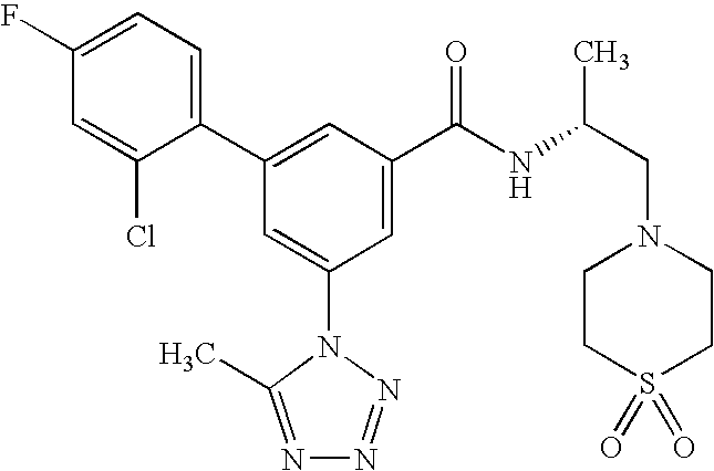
C1(C2=CC(C(NC(CN3CCS(=O)(=O)CC3)C)=O)=CC(N3C(C)=NN=N3)=C2)=CC=C(F)C=C1Cl
